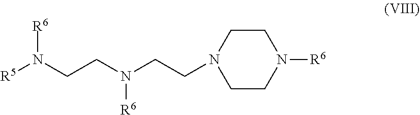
[R5]N(CCN(CCN1CCN([R6])CC1)[R6])[R6]
